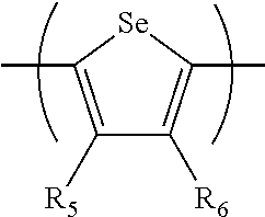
CC1=C([R5])C([R6])=C(C)[Se]1
